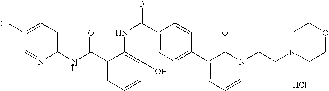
C1(NC(C2=CC=CC(O)=C2NC(C2=CC=C(C3=CC=CN(CCN4CCOCC4)C3=O)C=C2)=O)=O)=CC=C(Cl)C=N1.Cl
